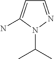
C1=NN(C(C)C)C(N)=C1
